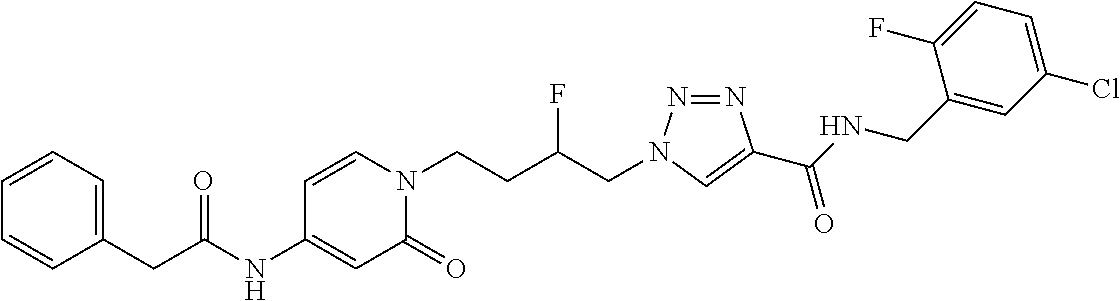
C(NC1=CC(=O)N(CCC(CN2N=NC(C(NCC3=CC(Cl)=CC=C3F)=O)=C2)F)C=C1)(=O)CC1=CC=CC=C1
